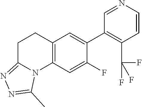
C12=C(C=C(F)C(C3=C(C(F)(F)F)C=CN=C3)=C1)N1C(=NN=C1C)CC2
